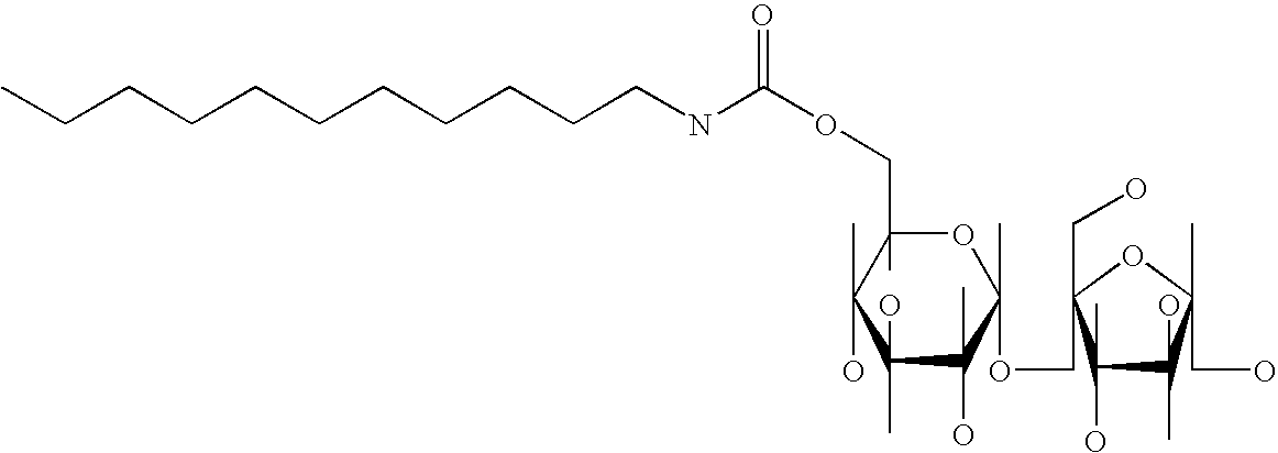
CCCCCCCCCCCNC(OCC1(C)C(C)(O)C(O)(C)C(C)(O)C(C)(OCC2(CO)C(C)(O)C(C)(O)C(C)(CO)O2)O1)=O
